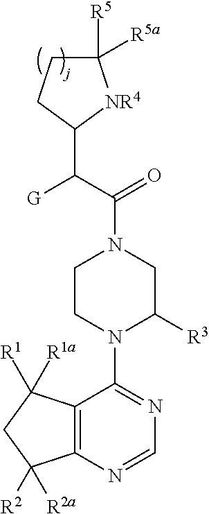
C12=C(N=CN=C1N1C([R3])CN(C(C(C3[NR4]C([R5])([R5a])CC3)[G])=O)CC1)C([R2])([R2a])CC2([R1])[R1a]
